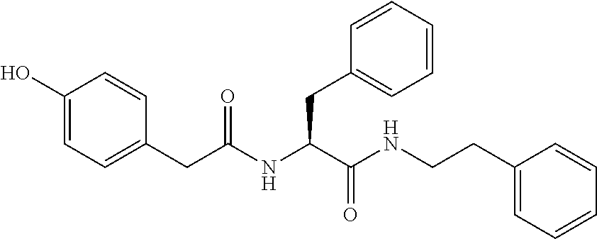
C1(O)=CC=C(CC(NC(C(NCCC2=CC=CC=C2)=O)CC2=CC=CC=C2)=O)C=C1
